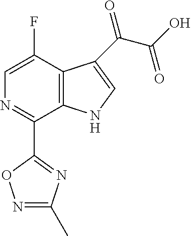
C12=C(C(F)=CN=C1C1=NC(C)=NO1)C(C(C(O)=O)=O)=CN2
